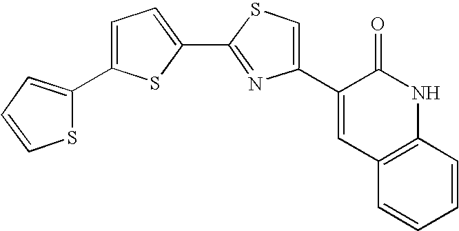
C1=CSC(C2=CC=C(C3=NC(C4=CC5=C(NC4=O)C=CC=C5)=CS3)S2)=C1
